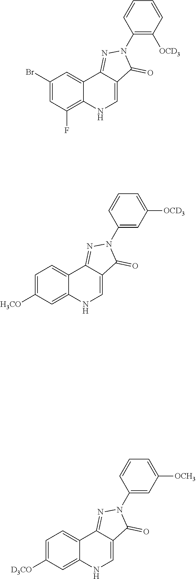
C1(Br)=CC(F)=C2C(=C1)C1=NN(C3=C([OCD3])C=CC=C3)C(=O)C1=CN2.C1=C([H3CO])C=C2C(=C1)C1=NN(C3=CC([OCD3])=CC=C3)C(=O)C1=CN2.C1=C([D3CO])C=C2C(=C1)C1=NN(C3=CC([OCH3])=CC=C3)C(=O)C1=CN2
